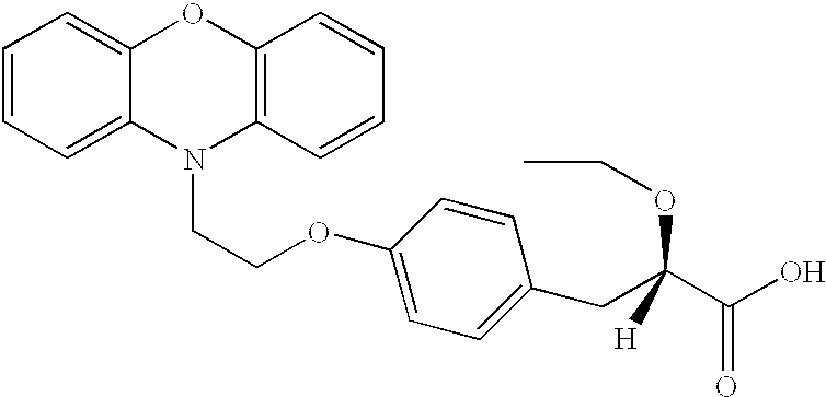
C1=CC=C2C(=C1)OC1=C(N2CCOC2=CC=C(CC(OCC)(C(O)=O)[H])C=C2)C=CC=C1
